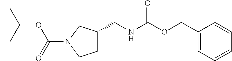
C1(COC(NCC2CCN(C(OC(C)(C)C)=O)C2)=O)=CC=CC=C1
